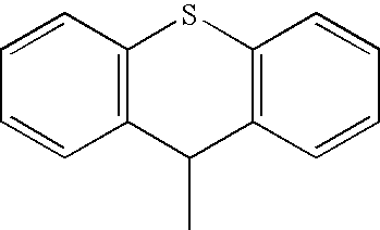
C1=CC=CC2=C1SC1=C(C2C)C=CC=C1
